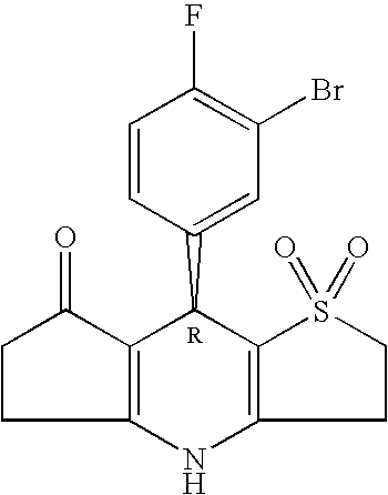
C1CC2=C(C1=O)C(C1=CC(Br)=C(F)C=C1)C1=C(N2)CCS1(=O)=O
